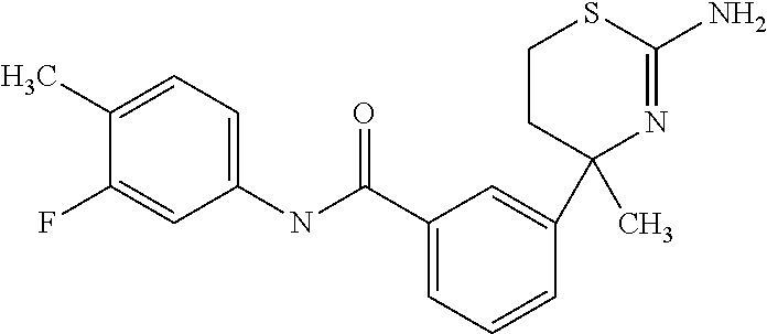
C1(C2(C)N=C(N)SCC2)=CC(C(NC2=CC=C(C)C(F)=C2)=O)=CC=C1
